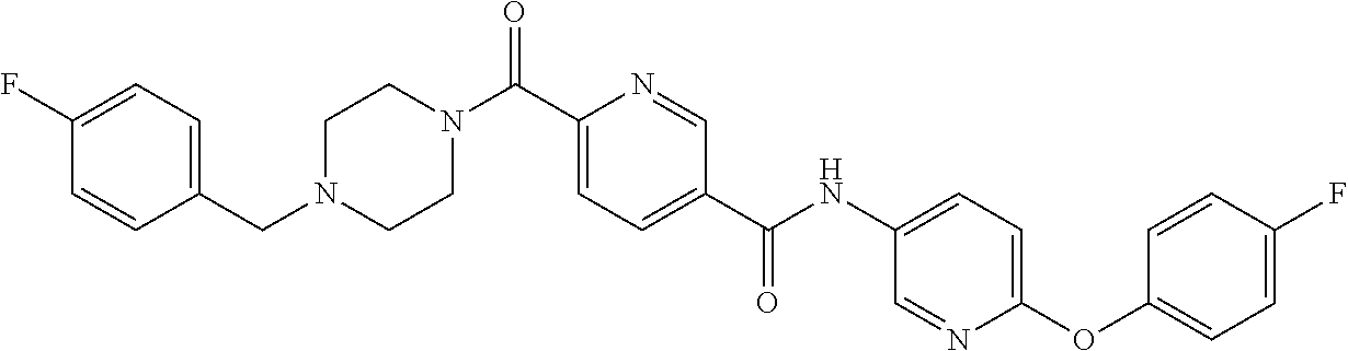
C1N(CC2=CC=C(F)C=C2)CCN(C(C2=CC=C(C(NC3=CC=C(OC4=CC=C(F)C=C4)N=C3)=O)C=N2)=O)C1
